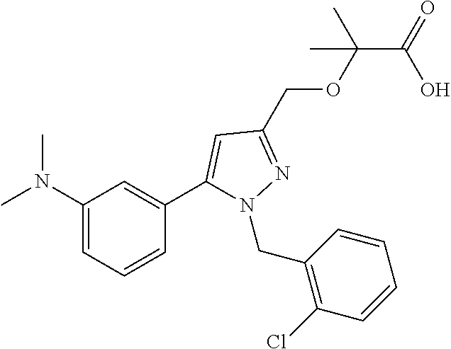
C(C(OCC1=NN(CC2=C(Cl)C=CC=C2)C(C2=CC(N(C)C)=CC=C2)=C1)(C)C)(=O)O
